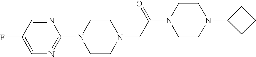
N1=CC(F)=CN=C1N1CCN(CC(N2CCN(C3CCC3)CC2)=O)CC1
